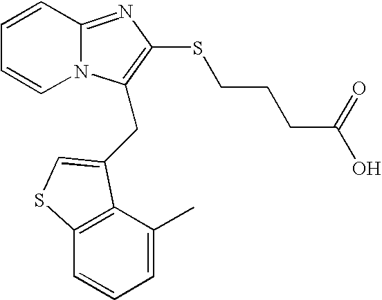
C1=CC2=NC(SCCCC(O)=O)=C(CC3=CSC4=C3C(C)=CC=C4)N2C=C1
